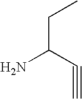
NC(C#C)CC
